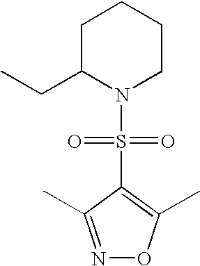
C1C(CC)N(S(=O)(=O)C2=C(C)ON=C2C)CCC1
